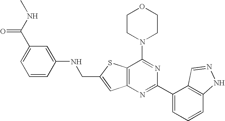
C1CN(C2=NC(C3=CC=CC4=C3C=NN4)=NC3=C2SC(CNC2=CC(C(NC)=O)=CC=C2)=C3)CCO1
